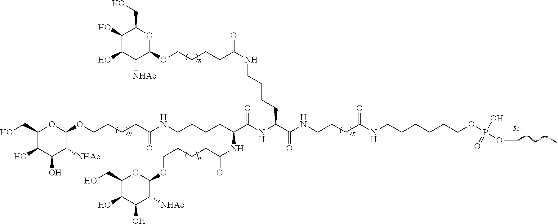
C1(CO)C(O)C(O)C([NHAc])C(OCCCCC(=O)NCCCCC(NC(CCCCOC2OC(CO)C(O)C(O)C2[NHAc])=O)C(=O)NC(CCCCNC(CCCCOC2OC(CO)C(O)C(O)C2[NHAc])=O)C(=O)NCCCC(=O)NCCCCCCOP(O)(=O)OC)O1
